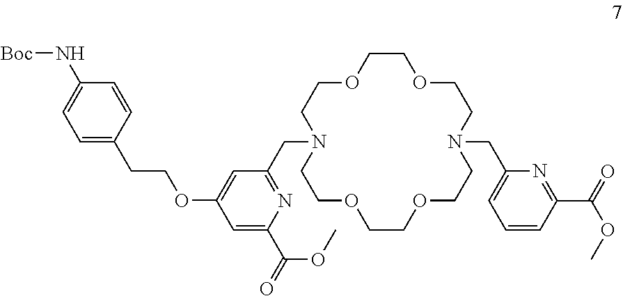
C1OCCOCCN(CC2=NC(C(=O)OC)=CC(OCCC3=CC=C(N[Boc])C=C3)=C2)CCOCCOCCN(CC2=CC=CC(C(=O)OC)=N2)C1
